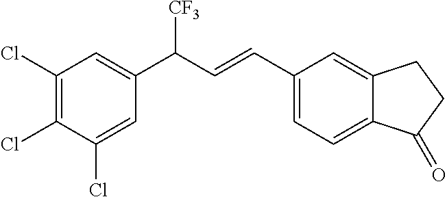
C1(Cl)=C(Cl)C(Cl)=CC(C(C=CC2=CC=C3C(=C2)CCC3=O)[CF3])=C1
